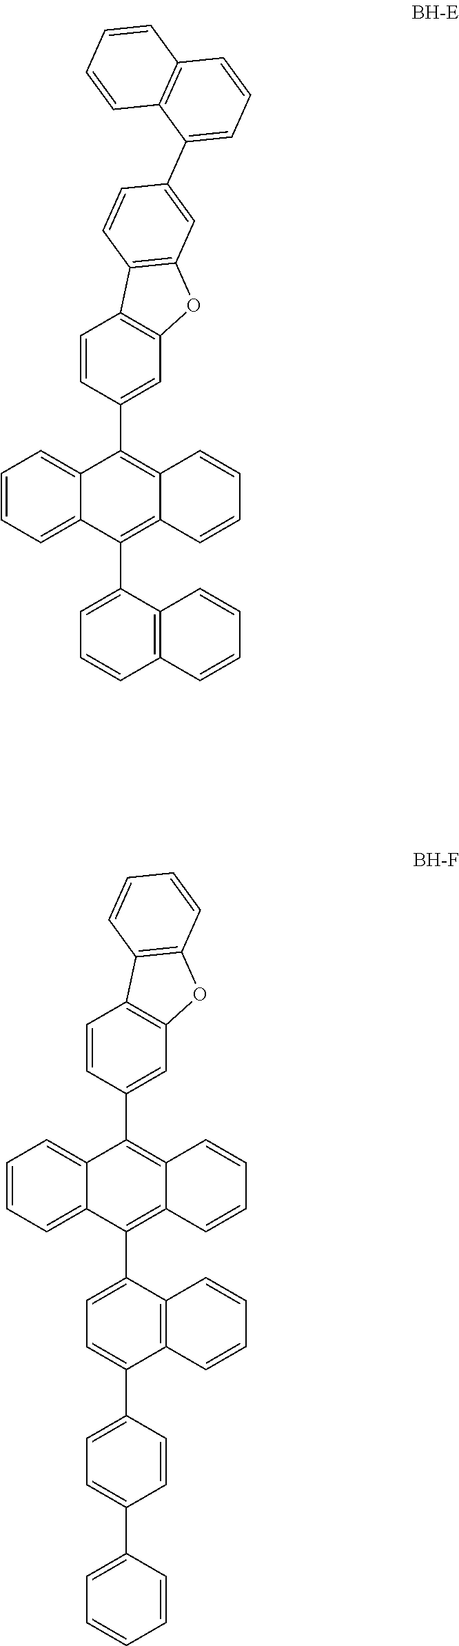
C1=CC=C2C(=C1)C(C1=CC3=C(C=C1)C1=C(O3)C=C(C3=CC=CC4=C3C=CC=C4)C=C1)=C1C(=C2C2=CC=CC3=C2C=CC=C3)C=CC=C1.C1=CC=C2C(=C1)C(C1=CC3=C(C=C1)C1=C(O3)C=CC=C1)=C1C(=C2C2=CC=C(C3=CC=C(C4=CC=CC=C4)C=C3)C3=C2C=CC=C3)C=CC=C1
